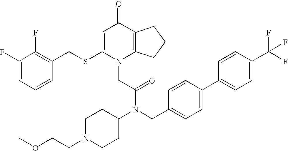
C1=C(SCC2=C(F)C(F)=CC=C2)N(CC(N(C2CCN(CCOC)CC2)CC2=CC=C(C3=CC=C(C(F)(F)F)C=C3)C=C2)=O)C2=C(C1=O)CCC2
